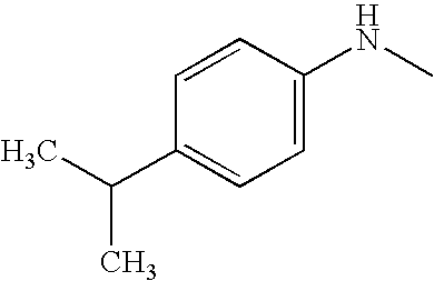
C1=CC(C(C)C)=CC=C1NC
